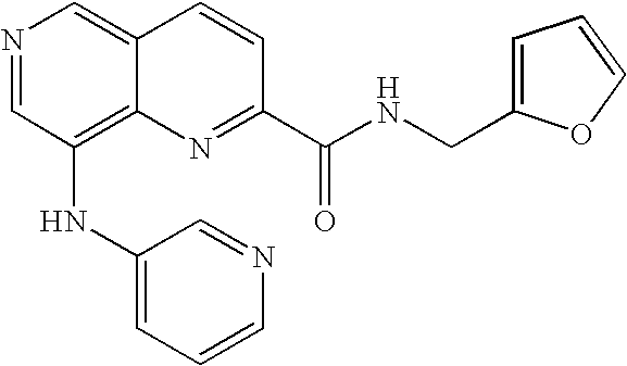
N1=CC(NC2=CC=CN=C2)=C2C(=C1)C=CC(C(NCC1=CC=CO1)=O)=N2
